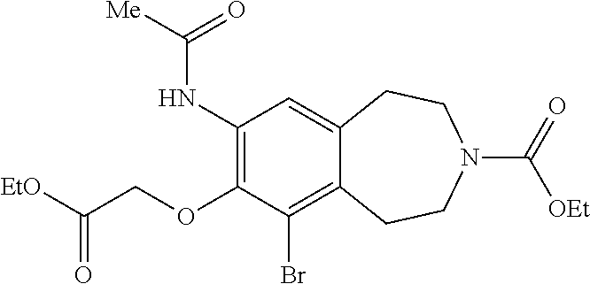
O(C1=C(NC(=O)[Me])C=C2C(=C1Br)CCN(C(=O)[OEt])CC2)CC([EtO])=O
